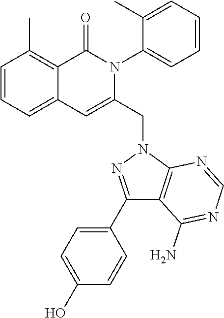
C1=CC=C2C(=C1C)C(=O)N(C1=CC=CC=C1C)C(CN1C3=C(C(N)=NC=N3)C(C3=CC=C(O)C=C3)=N1)=C2
